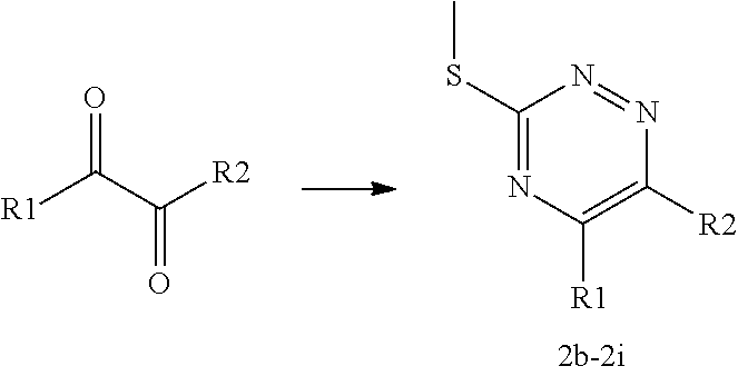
C1(SC)=NC([R1])=C([R2])N=N1.O=C(C([R2])=O)[R1]
